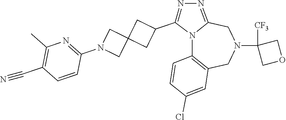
N12C3=C(CN(C4([CF3])COC4)CC1=NN=C2C1CC2(C1)CN(C1=NC(C)=C(C#N)C=C1)C2)C=C(Cl)C=C3
